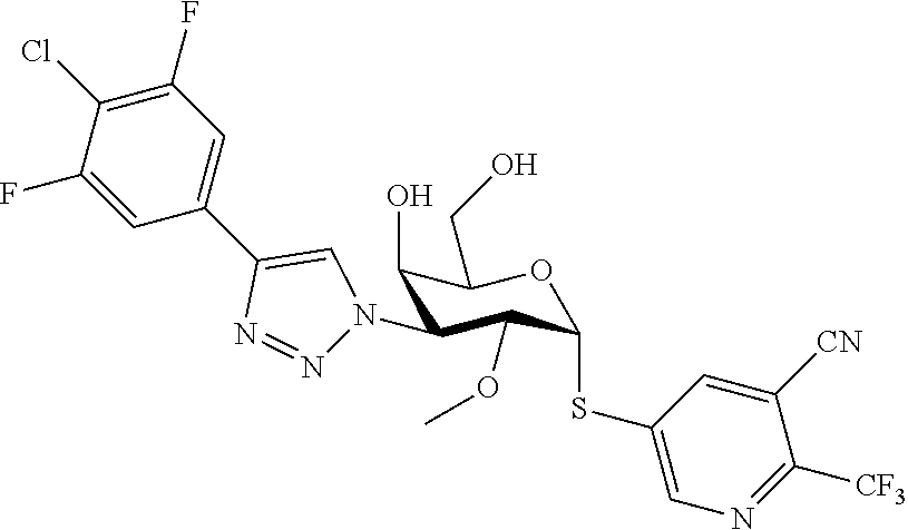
C1(O)C(N2N=NC(C3=CC(F)=C(Cl)C(F)=C3)=C2)C(OC)C(SC2=CN=C([CF3])C([CN])=C2)OC1CO
